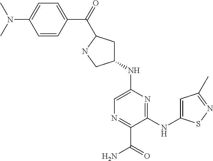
N(C1=CN=C(C(N)=O)C(NC2=CC(C)=NS2)=N1)C1CC(C(C2=CC=C(N(C)C)C=C2)=O)NC1
